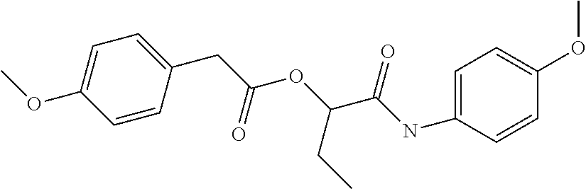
C1(CC(OC(C(NC2=CC=C(OC)C=C2)=O)CC)=O)=CC=C(OC)C=C1
